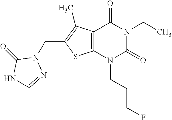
C12=C(N(CCCF)C(=O)N(CC)C1=O)SC(CN1C(=O)NC=N1)=C2C
